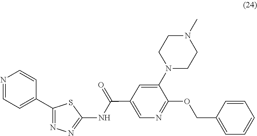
C1(C2=NN=C(NC(=O)C3=CN=C(OCC4=CC=CC=C4)C(N4CCN(C)CC4)=C3)S2)=CC=NC=C1
